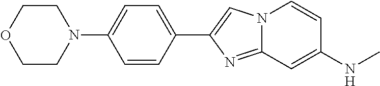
C1=CC(C2=CN3C(=N2)C=C(NC)C=C3)=CC=C1N1CCOCC1
